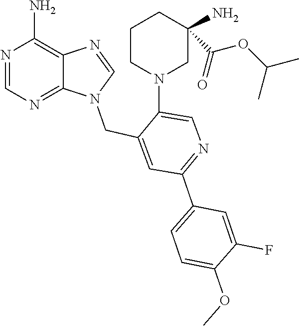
C1=NC2=C(N)N=CN=C2N1CC1=CC(C2=CC=C(OC)C(F)=C2)=NC=C1N1CC(N)(C(=O)OC(C)C)CCC1
